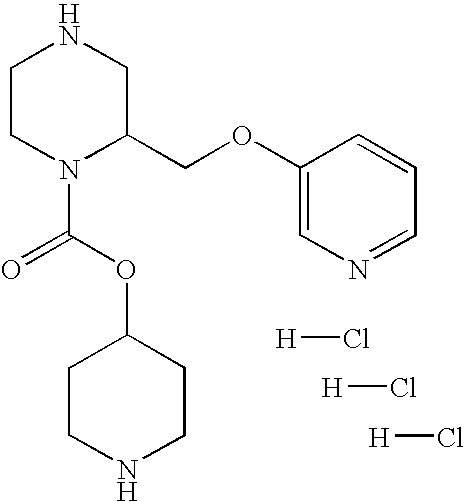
C1CN(C(=O)OC2CCNCC2)C(COC2=CN=CC=C2)CN1.[H]Cl.[H]Cl.[H]Cl
